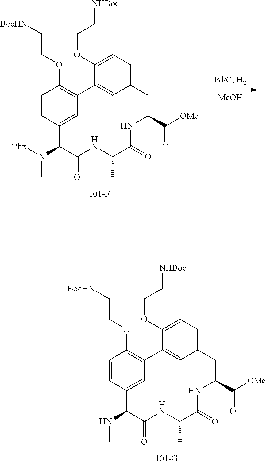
C1(NC)C(=O)NC(C)C(=O)NC(C([OMe])=O)CC2=CC=C(OCC[NHBoc])C(=C2)C2=C(OCC[BocHN])C=CC1=C2.[MeOH].C1(N(C)[Cbz])C(=O)NC(C)C(=O)NC(C([OMe])=O)CC2=CC=C(OCC[NHBoc])C(=C2)C2=C(OCC[BocHN])C=CC1=C2
